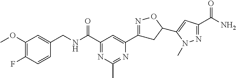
C1(OC)=C(F)C=CC(CNC(C2=NC(C)=NC(C3=NOC(C4=CC(C(N)=O)=NN4C)C3)=C2)=O)=C1
